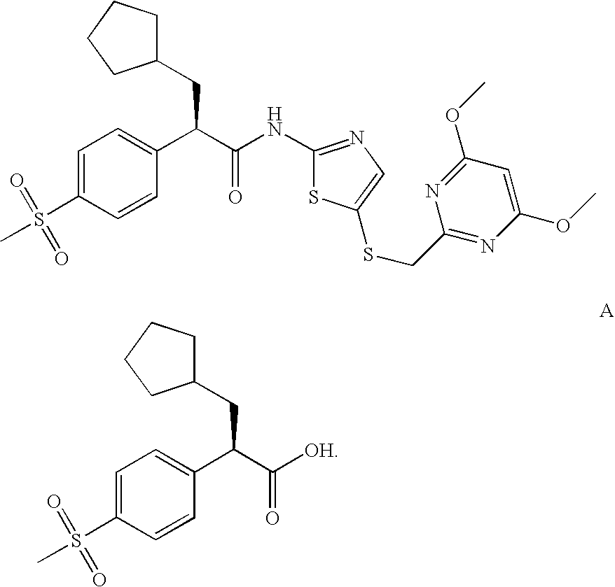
C1=C(S(C)(=O)=O)C=CC(C(C(=O)NC2=NC=C(SCC3=NC(OC)=CC(OC)=N3)S2)CC2CCCC2)=C1.C1=C(S(C)(=O)=O)C=CC(C(C(=O)[OH])CC2CCCC2)=C1
